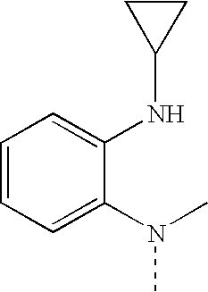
C1=CC=C(N(C)C)C(NC2CC2)=C1
